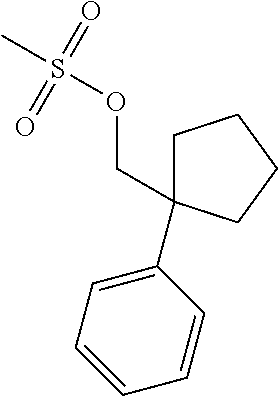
C1C(C2=CC=CC=C2)(COS(C)(=O)=O)CCC1
